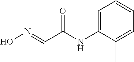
C1=C(NC(C=NO)=O)C(C)=CC=C1
